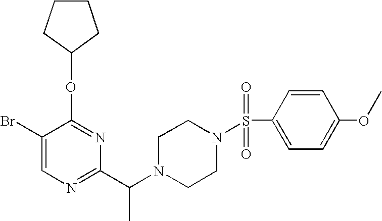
C1=C(Br)C(OC2CCCC2)=NC(C(N2CCN(S(C3=CC=C(OC)C=C3)(=O)=O)CC2)C)=N1
